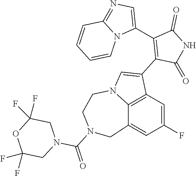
C12=C3C=C(F)C=C1CN(C(=O)N1CC(F)(F)OC(F)(F)C1)CCN2C=C3C1=C(C2=CN=C3N2C=CC=C3)C(=O)NC1=O
